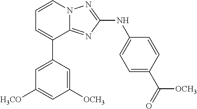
C1=C(C2=CC=CN3C2=NC(NC2=CC=C(C(=O)[OCH3])C=C2)=N3)C=C([OCH3])C=C1[H3CO]
